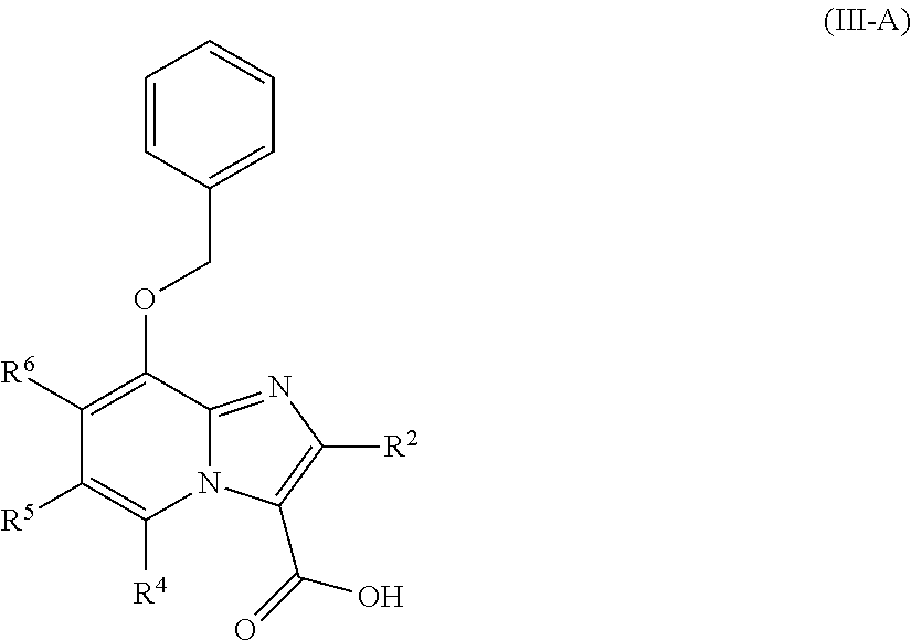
C1=CC=CC=C1COC1=C([R6])C([R5])=C([R4])N2C1=NC([R2])=C2C(=O)O
